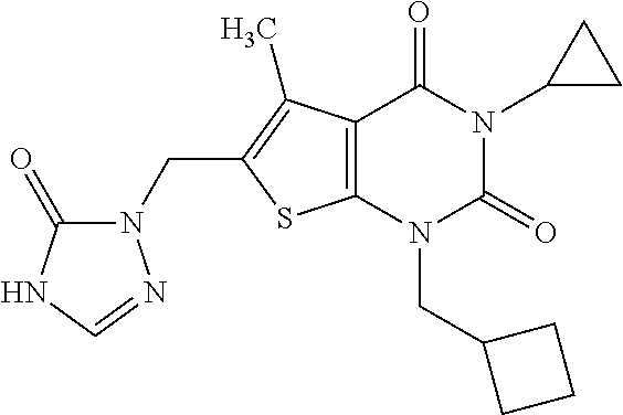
C12=C(N(CC3CCC3)C(=O)N(C3CC3)C1=O)SC(CN1C(=O)NC=N1)=C2C
